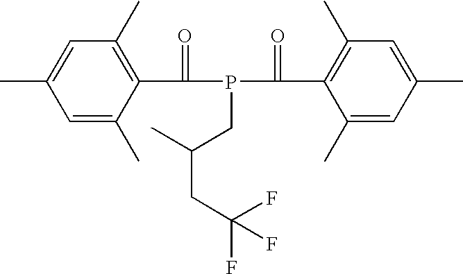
C1=C(C)C(C(P(C(C2=C(C)C=C(C)C=C2C)=O)CC(CC(F)(F)F)C)=O)=C(C)C=C1C
